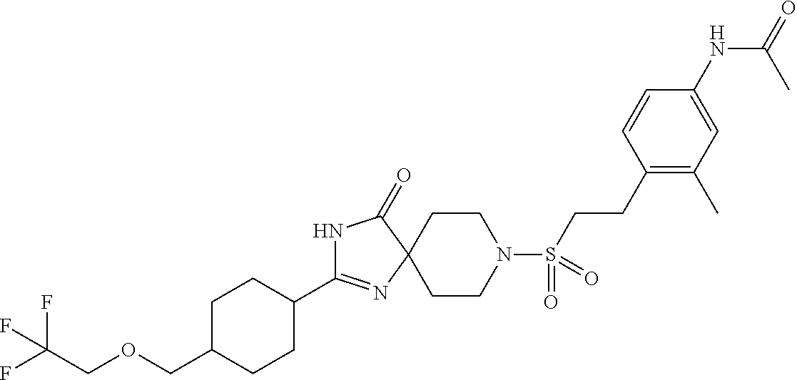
N1C(C2CCC(COCC(F)(F)F)CC2)=NC2(C1=O)CCN(S(CCC1=C(C)C=C(NC(=O)C)C=C1)(=O)=O)CC2
